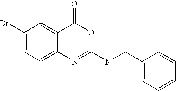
C1(Br)=CC=C2C(=C1C)C(=O)OC(N(CC1=CC=CC=C1)C)=N2
